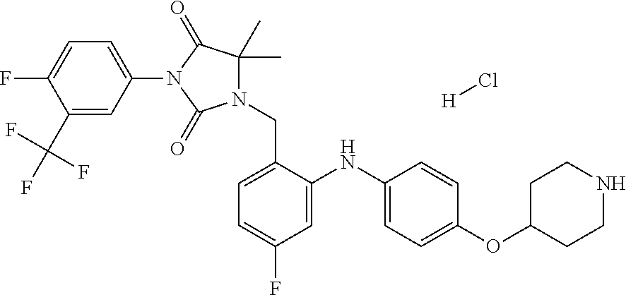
C1=C(F)C(C(F)(F)F)=CC(N2C(=O)C(C)(C)N(CC3=CC=C(F)C=C3NC3=CC=C(OC4CCNCC4)C=C3)C2=O)=C1.[H]Cl
